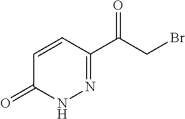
N1=C(C(CBr)=O)C=CC(=O)N1
